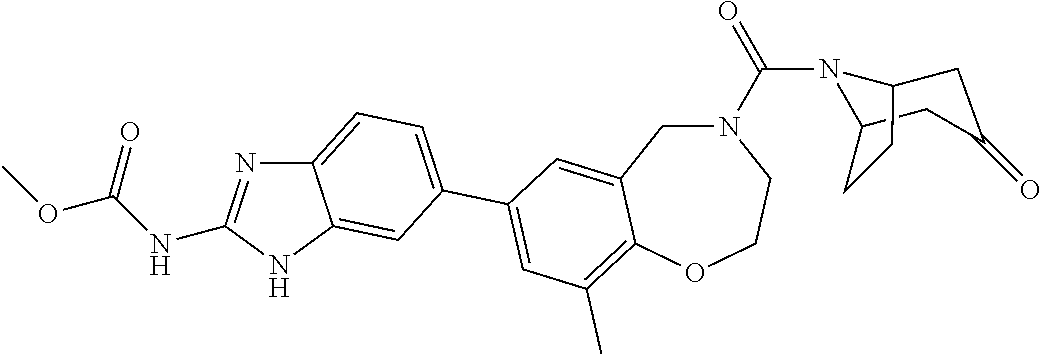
C12CC(=O)CC(N1C(=O)N1CC3=CC(C4=CC=C5N=C(NC(OC)=O)NC5=C4)=CC(C)=C3OCC1)CC2
